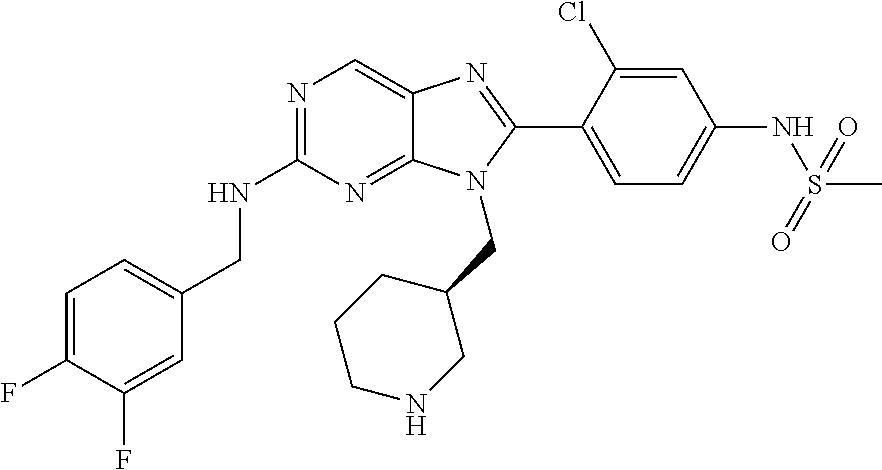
C1=C(F)C(F)=CC(CNC2=NC=C3C(=N2)N(CC2CCCNC2)C(C2=CC=C(NS(C)(=O)=O)C=C2Cl)=N3)=C1
